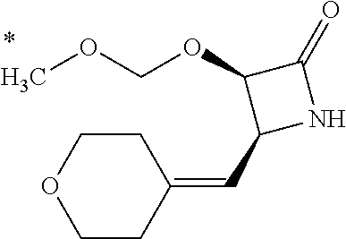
N1C(=O)C(OCOC)C1C=C1CCOCC1
